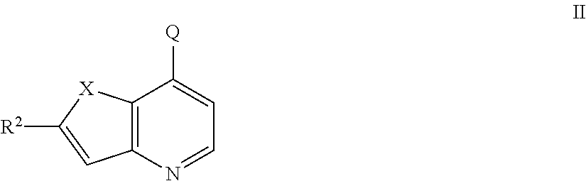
C12=C(N=CC=C1[Q])C=C([R2])[X]2
